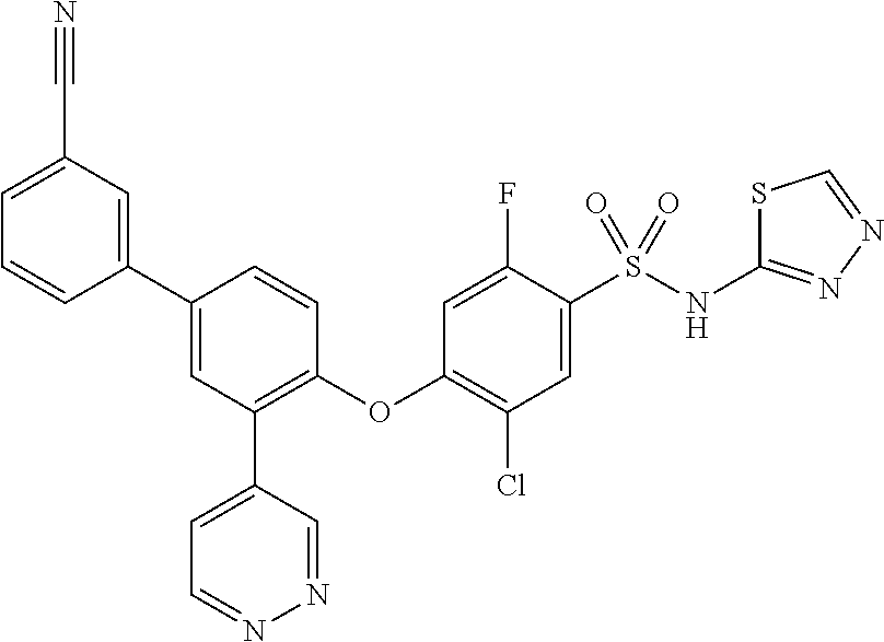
C1=CC(OC2=C(Cl)C=C(S(NC3=NN=CS3)(=O)=O)C(F)=C2)=C(C2=CC=NN=C2)C=C1C1=CC(C#N)=CC=C1
